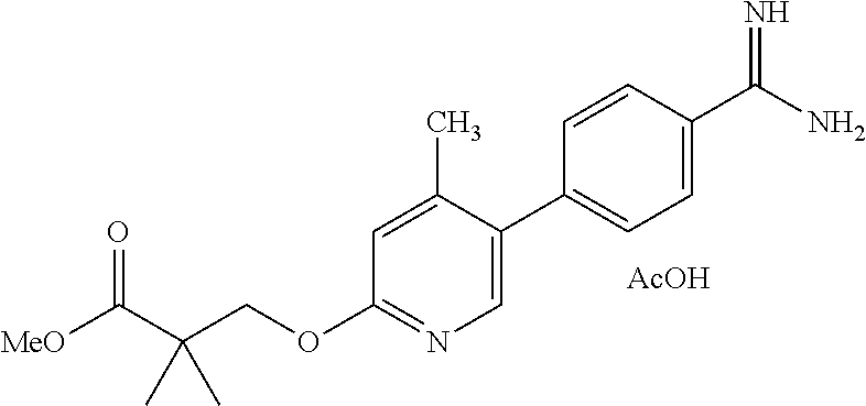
C1=C(C2=CC=C(C(N)=N)C=C2)C(C)=CC(OCC(C([MeO])=O)(C)C)=N1.[AcOH]
